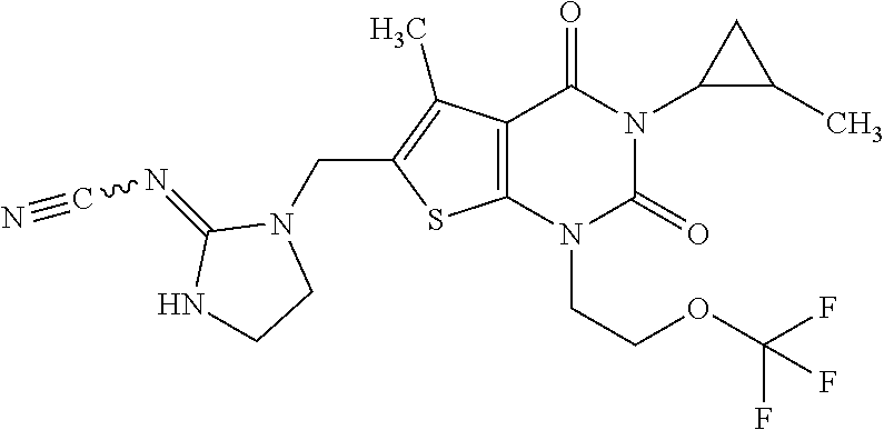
C12=C(N(CCOC(F)(F)F)C(=O)N(C3C(C)C3)C1=O)SC(CN1C(=NC#N)NCC1)=C2C
